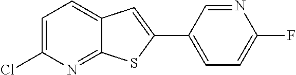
C1=C(Cl)N=C2C(=C1)C=C(C1=CC=C(F)N=C1)S2
